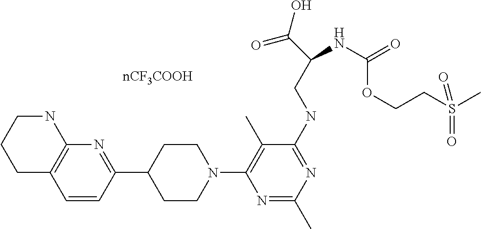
C1C2=C(NCC1)N=C(C1CCN(C3=C(C)C(NCC(C(=O)O)NC(OCCS(C)(=O)=O)=O)=NC(C)=N3)CC1)C=C2
